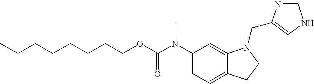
C1(N(C(OCCCCCCCC)=O)C)=CC=C2C(=C1)N(CC1=CNC=N1)CC2
